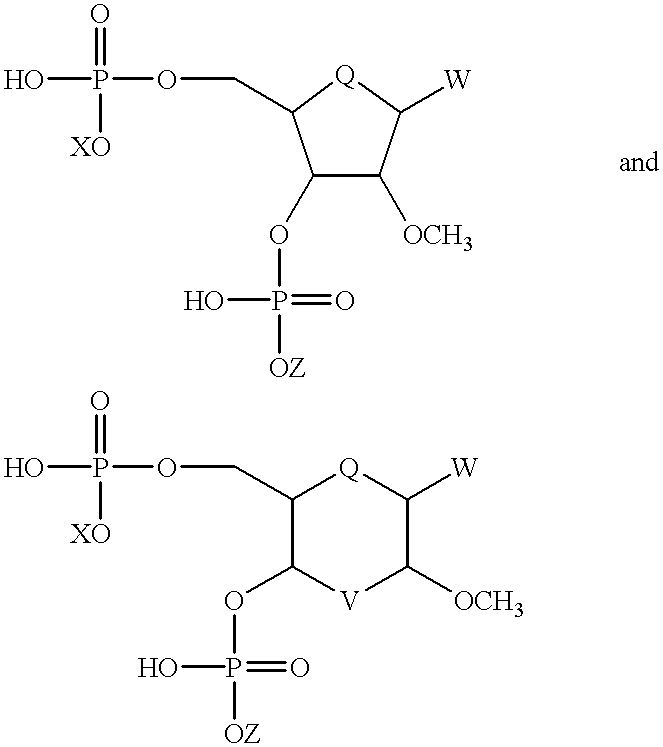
OP(OCC1C(OP(=O)(O)[OZ])C([OCH3])C([W])[Q]1)(=O)[XO].OP(OCC1C(OP(=O)(O)[OZ])[V]C([OCH3])C([W])[Q]1)(=O)[XO]
